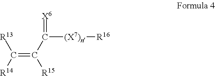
C(=C(C([(X7)n][R16])=[X6])[R15])([R14])[R13]
